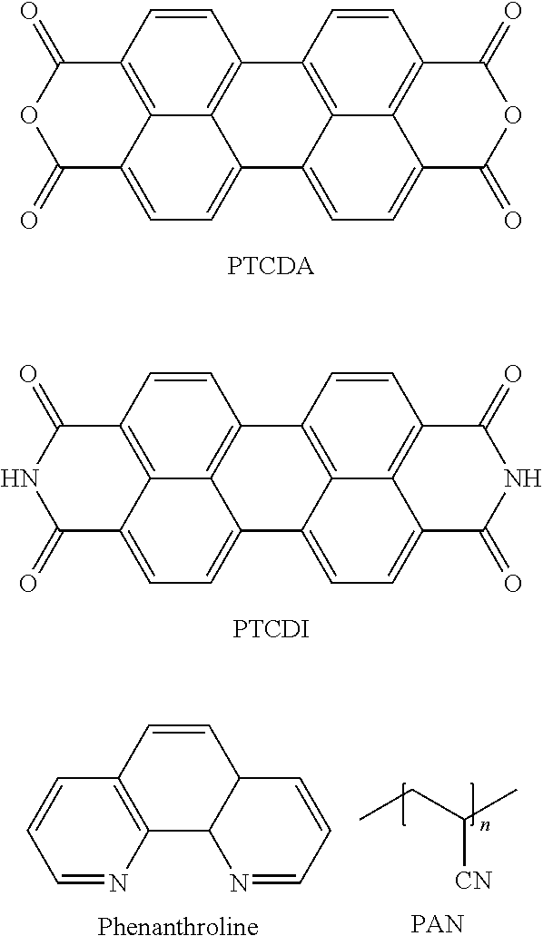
C12=C3C(=CC=C4C3=C(C=C1)C1=C3C4=CC=C4C3=C(C=C1)C(=O)OC4=O)C(=O)OC2=O.[PTCDA].C12=C3C(=CC=C4C3=C(C=C1)C1=C3C4=CC=C4C3=C(C=C1)C(=O)NC4=O)C(=O)NC2=O.[PTCDI].CCC(C)[CN].[PAN].C12=C(N=CC=C1)C1C(C=C2)C=CC=N1.[Phenanthroline]
